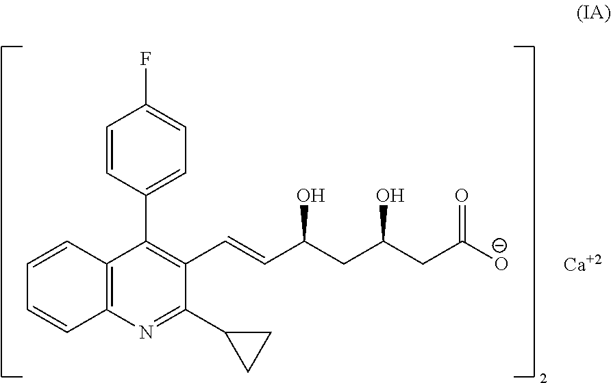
C1=CC(C2=C(C=CC(CC(CC([O-])=O)O)O)C(C3CC3)=NC3=C2C=CC=C3)=CC=C1F.[Ca]
